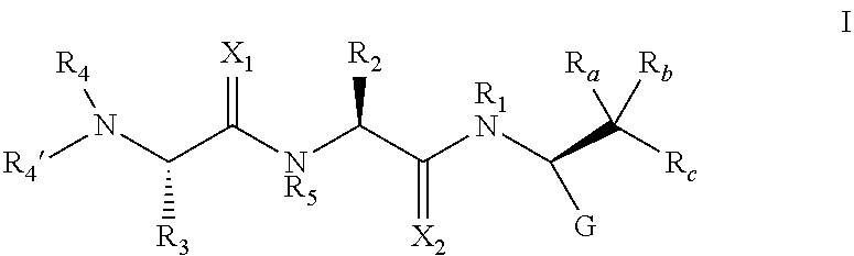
[R4]N(C(C([NR5]C(C([R1N]C(C([Ra])([Rc])[Rb])[G])=[X2])[R2])=[X1])[R3])[R4]
